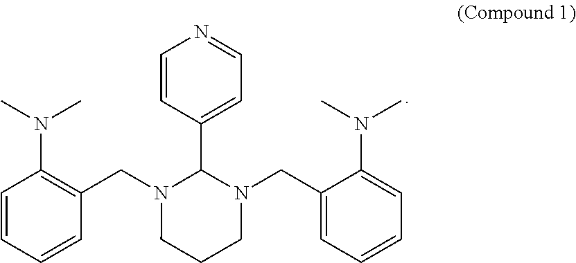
C1=CC=CC(CN2CCCN(CC3=CC=CC=C3N(C)C)C2C2=CC=NC=C2)=C1N(C)C
